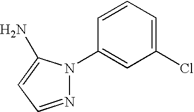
N1=CC=C(N)N1C1=CC(Cl)=CC=C1
